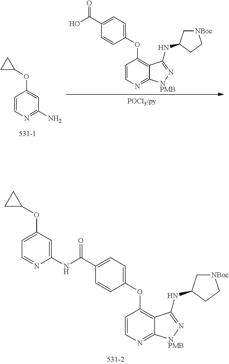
C1=CN=C(N)C=C1OC1CC1.C1=C(C(O)=O)C=CC(OC2=C3C(=NC=C2)[NPMB]N=C3NC2C[NBoc]CC2)=C1.C1=C(C(NC2=CC(OC3CC3)=CC=N2)=O)C=CC(OC2=C3C(=NC=C2)[NPMB]N=C3NC2C[NBoc]CC2)=C1
